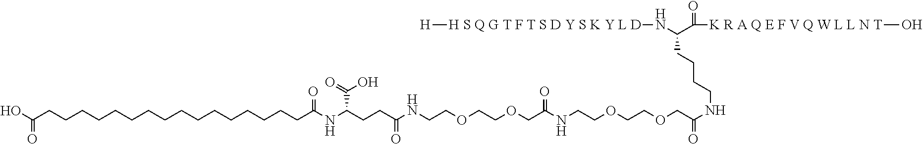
[H S Q G T F T S D Y S K Y L D](NC(C(=O)[K R A Q E F V Q W L L N T]O)CCCCNC(COCCOCCNC(=O)COCCOCCNC(CCC(NC(CCCCCCCCCCCCCCCCC(O)=O)=O)C(O)=O)=O)=O)[H]
